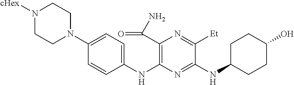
C1(NC2=C(C(N)=O)N=C([Et])C(NC3CCC(O)CC3)=N2)=CC=C(N2CCN([cHex])CC2)C=C1
